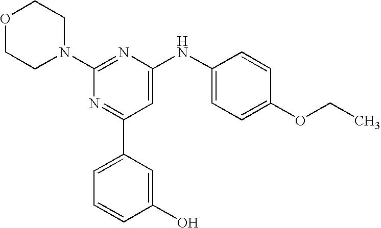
C1(N2CCOCC2)=NC(NC2=CC=C(OCC)C=C2)=CC(C2=CC=CC(O)=C2)=N1
